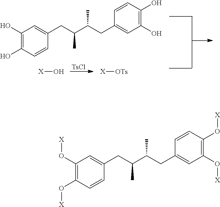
[X]O.[TsCl].[X][OTs].C1(O)=C(O)C=CC(CC(C)C(CC2=CC(O)=C(O)C=C2)C)=C1.C1(O[X])=C(O[X])C=CC(CC(C(CC2=CC(O[X])=C(O[X])C=C2)C)C)=C1
